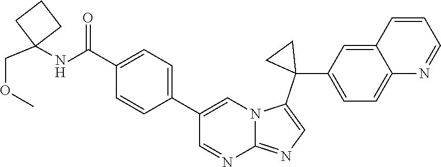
C1=C(C2=CC=C(C(=O)[N     H]C3(COC)CCC3)C=C2)C=NC2=NC=C(C3(C4=CC=C5C(=C4)C=CC=N5)CC3)N12
